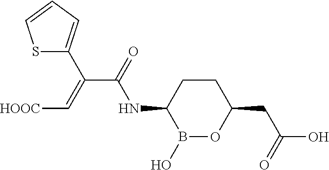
C1CC(NC(C(=C[HOOC])C2=CC=CS2)=O)B(O)OC1CC(O)=O
